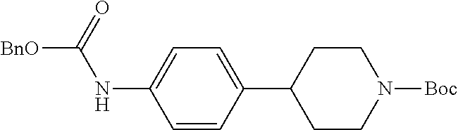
C1=CC(C2CCN([Boc])CC2)=CC=C1NC(=O)[BnO]
